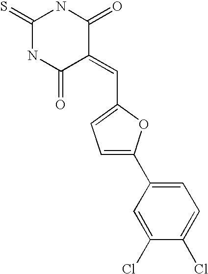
S=C1NC(=O)C(=CC2=CC=C(C3=CC=C(Cl)C(Cl)=C3)O2)C(=O)N1
